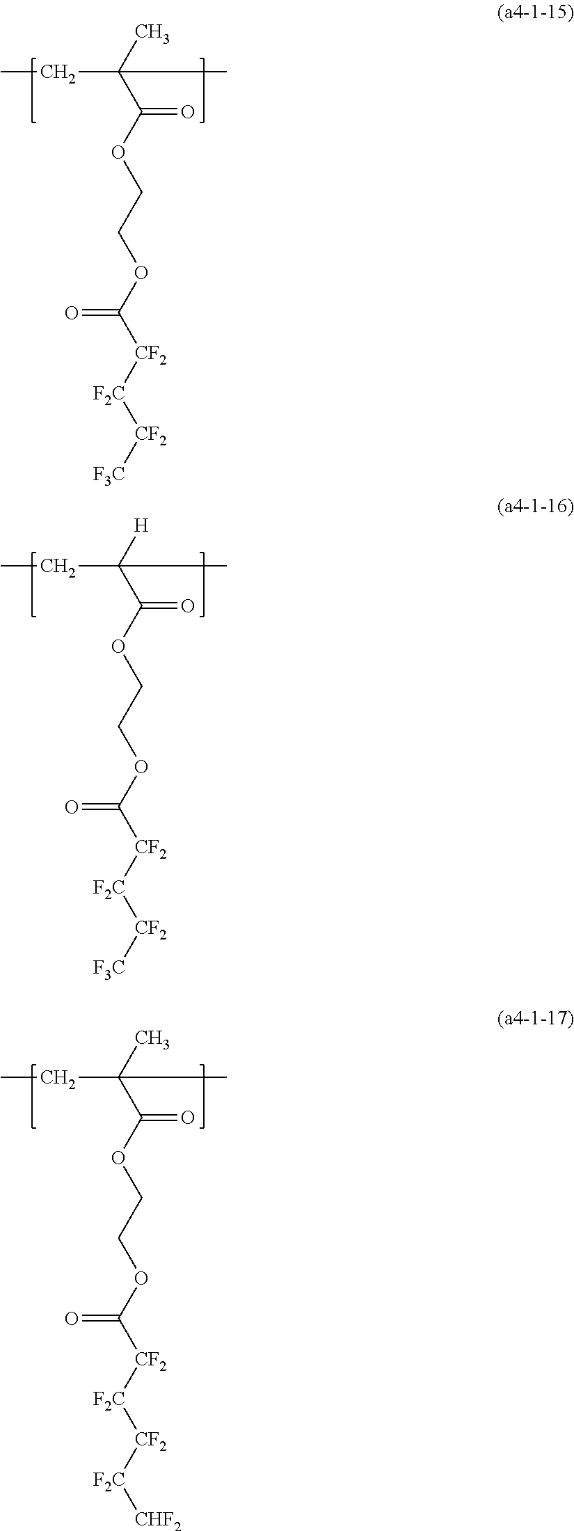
CCC(C(OCCOC([CF2][F2C][CF2][F3C])=O)=O)(C)C.CCC(C(OCCOC([CF2][F2C][CF2][F3C])=O)=O)([H])C.CCC(C(OCCOC([CF2][F2C][CF2][F2C][CHF2])=O)=O)(C)C
